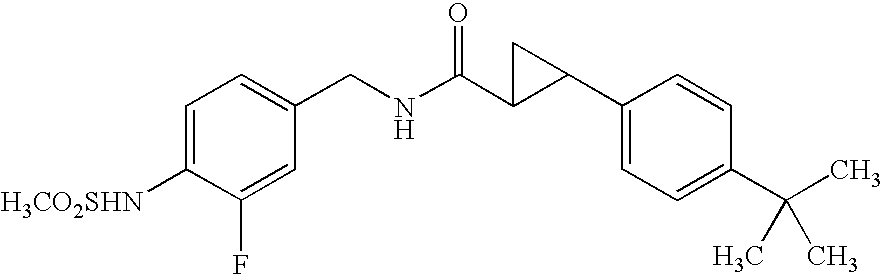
C1=C([H3CO2SHN])C(F)=CC(CNC(C2C(C3=CC=C(C(C)(C)C)C=C3)C2)=O)=C1
